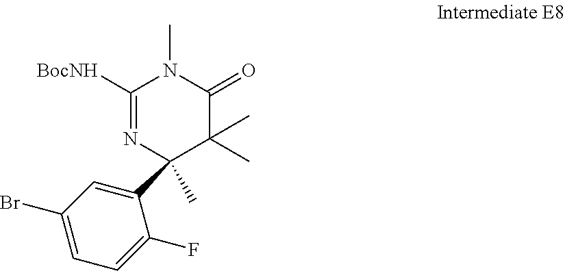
C1(C2(C)N=C([BocNH])N(C)C(=O)C2(C)C)=CC(Br)=CC=C1F
